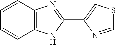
C12=C(NC(C3=CSC=N3)=N1)C=CC=C2
